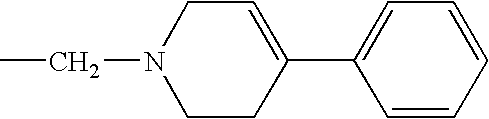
CCN1CCC(C2=CC=CC=C2)=CC1
